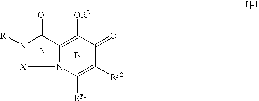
N12C(=C([OR2])C(=O)C([Ry2])=C1[Ry1])C(=O)N([R1])[X]2.B
